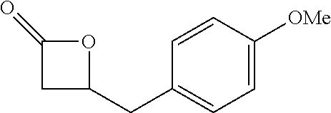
C1C(=O)OC1CC1=CC=C([OMe])C=C1
